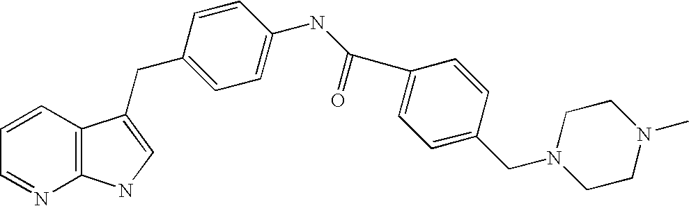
C1=CC2=C(N=C1)NC=C2CC1=CC=C(NC(C2=CC=C(CN3CCN(C)CC3)C=C2)=O)C=C1
